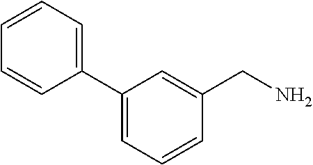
C1(C2=CC=CC(CN)=C2)=CC=CC=C1
